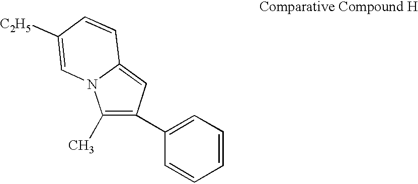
C1=CC=CC=C1C1=C(C)N2C(=C1)C=CC([C2H5])=C2
